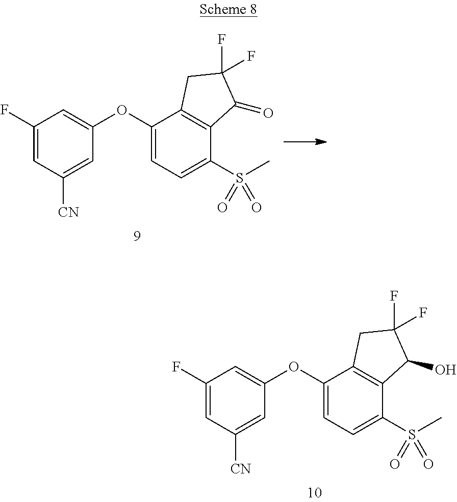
C1(S(C)(=O)=O)=CC=C(OC2=CC(F)=CC([CN])=C2)C2=C1C(=O)C(F)(F)C2.C1(S(C)(=O)=O)=CC=C(OC2=CC(F)=CC([CN])=C2)C2=C1C(O)C(F)(F)C2
